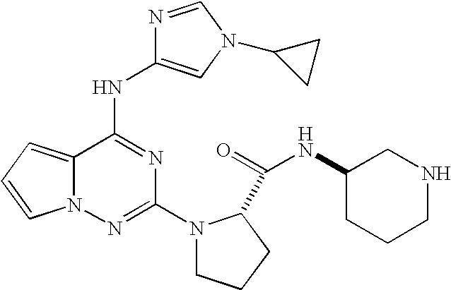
C12=CC=CN1N=C(N1CCCC1C(NC1CCCNC1)=O)N=C2NC1=CN(C2CC2)C=N1
